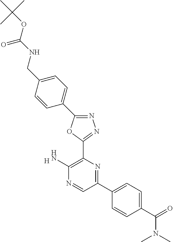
[H].C1(N)=C(C2=NN=C(C3=CC=C(CNC(OC(C)(C)C)=O)C=C3)O2)N=C(C2=CC=C(C(N(C)C)=O)C=C2)C=N1
